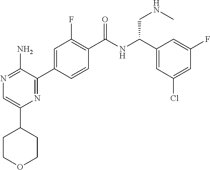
N1=C(N)C(C2=CC(F)=C(C(NC(C3=CC(Cl)=CC(F)=C3)CNC)=O)C=C2)=NC(C2CCOCC2)=C1
